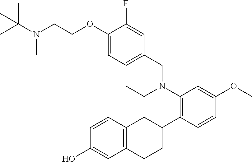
CC(N(C)CCOC1=CC=C(CN(C2=C(C3CC4=C(CC3)C=C(O)C=C4)C=CC(OC)=C2)CC)C=C1F)(C)C
